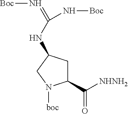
C1(C([NHNH2])=O)CC(NC(N[Boc])=N[Boc])CN1[boc]
